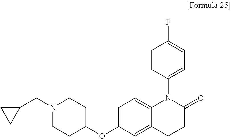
C12=CC(OC3CCN(CC4CC4)CC3)=CC=C1N(C1=CC=C(F)C=C1)C(=O)CC2
